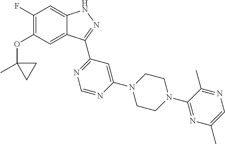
O(C1=C(F)C=C2C(=C1)C(C1=NC=NC(N3CCN(C4=NC(C)=CN=C4C)CC3)=C1)=NN2)C1(C)CC1
